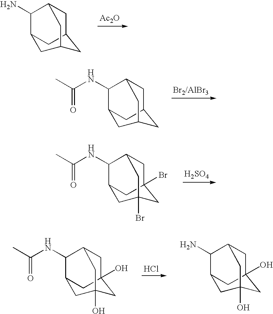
[Ac2O].C1(N)C2CC3CC1CC(C2)C3.[Br2/AlBr3].C1(NC(C)=O)C2CC3CC1CC(C2)C3.[H2SO4].C1(NC(C)=O)C2CC3(Br)CC1CC(Br)(C2)C3.Cl.C1(NC(C)=O)C2CC3(O)CC1CC(O)(C2)C3.C1(N)C2CC3(O)CC1CC(O)(C2)C3
